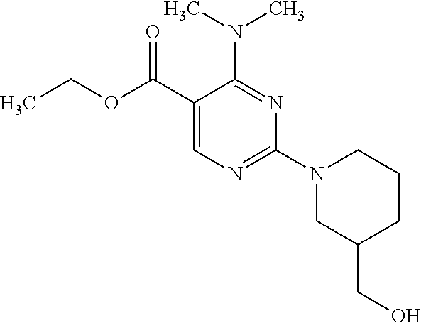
N(C1=NC(N2CC(CO)CCC2)=NC=C1C(OCC)=O)(C)C
